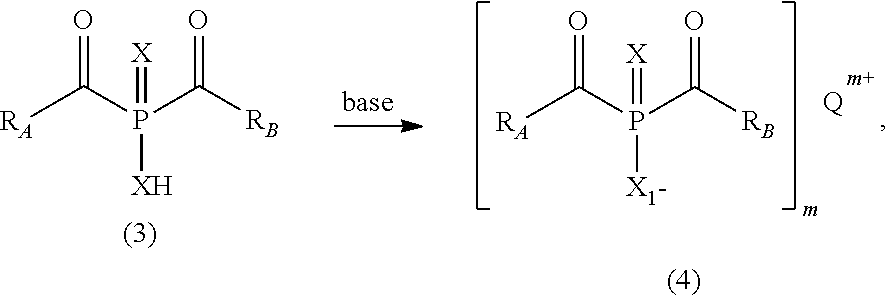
[RA]C(P(C([RB])=O)([XH])=[X])=O.[RA]C(P(C([RB])=O)([X1-])=[X])=O.[Q]
